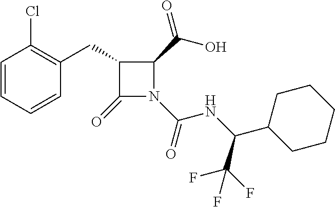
C1(CC2=C(Cl)C=CC=C2)C(=O)N(C(NC(C2CCCCC2)C(F)(F)F)=O)C1C(=O)O
